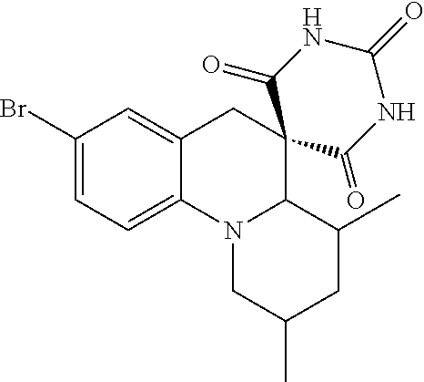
C12=CC=C(Br)C=C1CC1(C3N2CC(C)CC3C)C(=O)NC(=O)NC1=O
